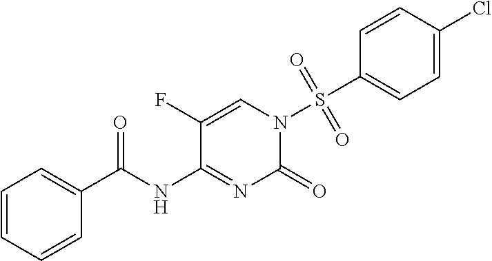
C1(F)=CN(S(C2=CC=C(Cl)C=C2)(=O)=O)C(=O)N=C1NC(C1=CC=CC=C1)=O
